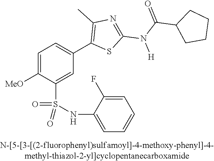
C1=C([OMe])C(S(NC2=CC=CC=C2F)(=O)=O)=CC(C2=C(C)N=C(N([H])C(=O)C3CCCC3)S2)=C1
